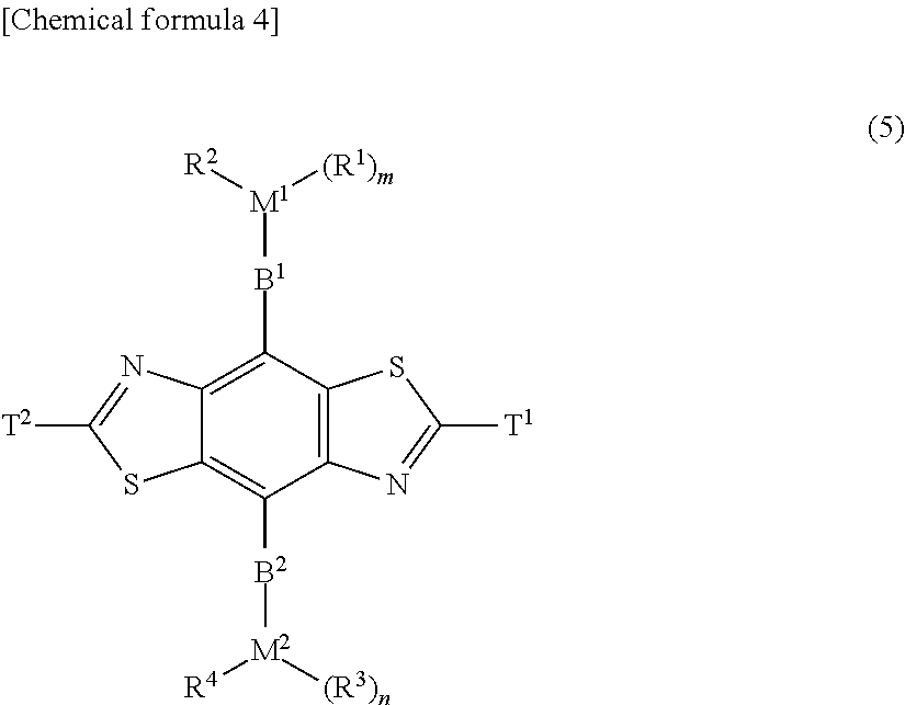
C12=C([B1][M1]([(R1)m])[R2])C3=C(C([B2][M2]([R4])[(R3)n])=C1SC([T2])=N2)N=C([T1])S3
